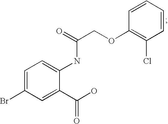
C1=C(Br)C=C(C(=O)O)C(NC(=O)COC2=C(Cl)C=CC=C2)=C1
